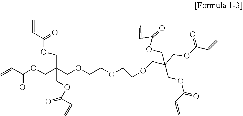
C=CC(OCC(COCCOCCOCC(COC(C=C)=O)(COC(=O)C=C)COC(C=C)=O)(COC(C=C)=O)COC(C=C)=O)=O
